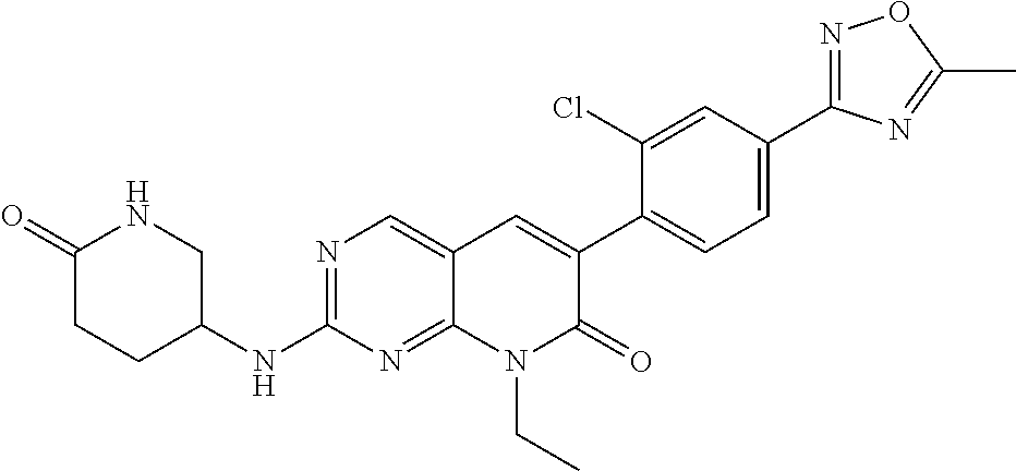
N1=C(C2=CC=C(C3=CC4=CN=C(NC5CNC(=O)CC5)N=C4N(CC)C3=O)C(Cl)=C2)N=C(C)O1
